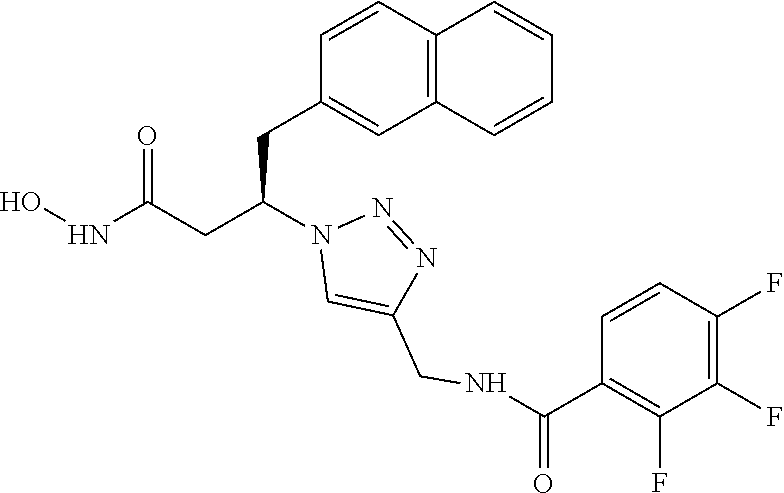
C1(CC(CC(NO)=O)N2C=C(CNC(C3=C(F)C(F)=C(F)C=C3)=O)N=N2)=CC2=C(C=C1)C=CC=C2
